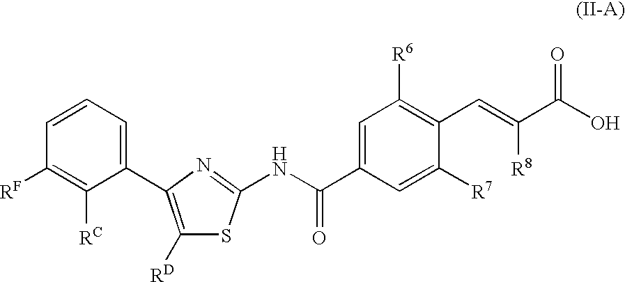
C1(C2=C([RD])SC(NC(C3=CC([R6])=C(C=C(C(O)=O)[R8])C([R7])=C3)=O)=N2)=CC=CC([RF])=C1[RC]
